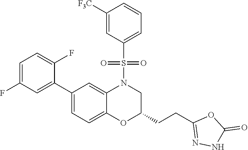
C1(C2=CC(F)=CC=C2F)=CC=C2C(=C1)N(S(=O)(=O)C1=CC=CC([F3C])=C1)CC(CCC1=NNC(=O)O1)O2
